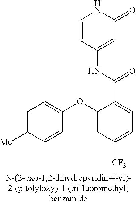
C1=CC(NC(C2=CC=C([CF3])C=C2OC2=CC=C([Me])C=C2)=O)=CC(=O)N1
